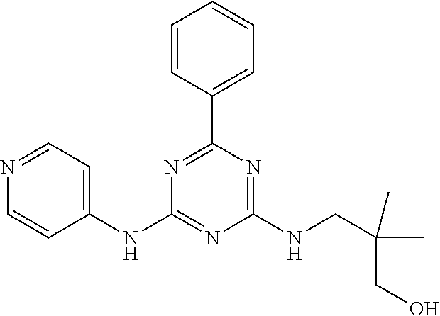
C1(NC2=NC(NCC(C)(C)CO)=NC(C3=CC=CC=C3)=N2)=CC=NC=C1
